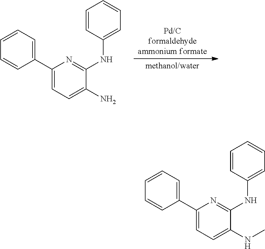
C1(C2=CC=CC=C2)=CC=C(N)C(NC2=CC=CC=C2)=N1.C1(C2=CC=CC=C2)=CC=C(NC)C(NC2=CC=CC=C2)=N1
